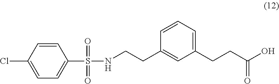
C1=CC(Cl)=CC=C1S(NCCC1=CC(CCC(O)=O)=CC=C1)(=O)=O
